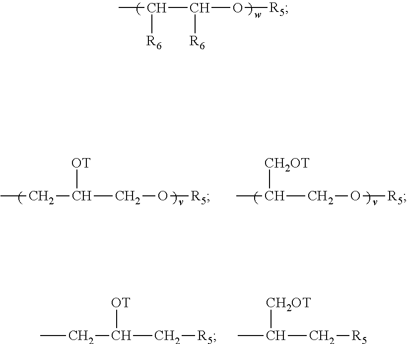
CC(C(O[R5])[R6])[R6].CCC(CO[R5])[OT].CC(CO[R5])[CH2OT].CC(C[R5])[CH2OT].CCC(C[R5])[OT]
